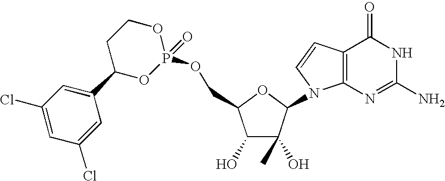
C1(O)C(O)(C)C(N2C3=C(C=C2)C(=O)NC(N)=N3)OC1COP1(=O)OCCC(C2=CC(Cl)=CC(Cl)=C2)O1
